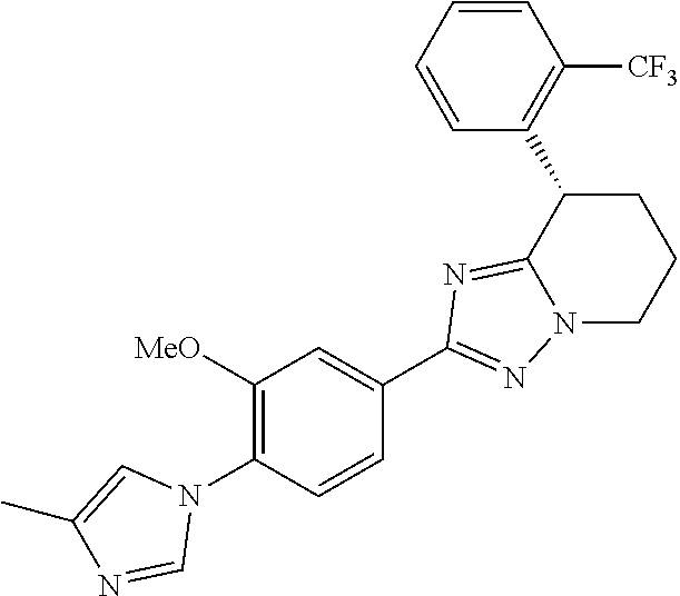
C1(N2C=C(C)N=C2)=C([MeO])C=C(C2=NN3C(=N2)C(C2=C([CF3])C=CC=C2)CCC3)C=C1
